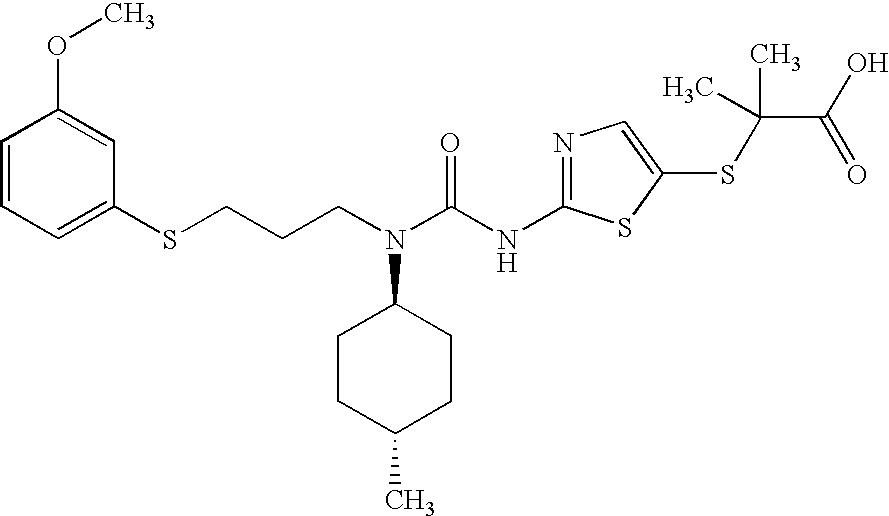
C(N(C(NC1=NC=C(SC(C(O)=O)(C)C)S1)=O)C1CCC(C)CC1)CCSC1=CC=CC(OC)=C1
